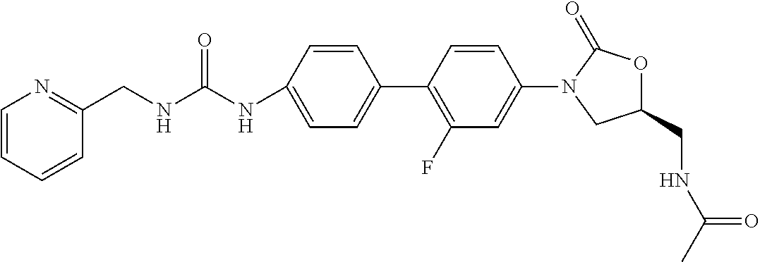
C1=C(NC(NCC2=NC=CC=C2)=O)C=CC(C2=C(F)C=C(N3CC(CNC(C)=O)OC3=O)C=C2)=C1
